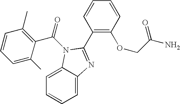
C1(C2=NC3=CC=CC=C3N2C(C2=C(C)C=CC=C2C)=O)=C(OCC(N)=O)C=CC=C1
